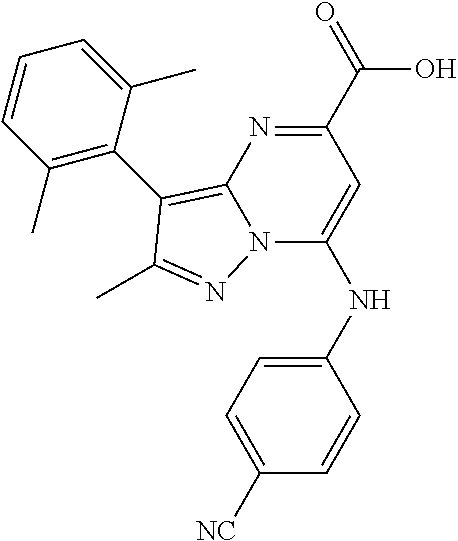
OC(C1=NC2=C(C3=C(C)C=CC=C3C)C(C)=NN2C(NC2=CC=C([NC])C=C2)=C1)=O
